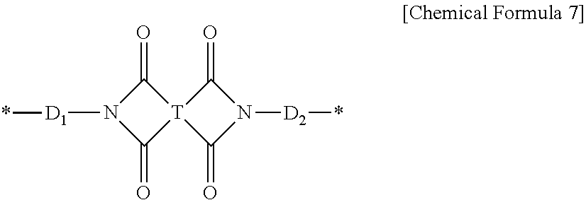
O=C1N([D1]*)C(=O)[T]12C(=O)N([D2]*)C2=O
